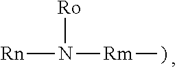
[Rn]N([Ro])[Rm]C
